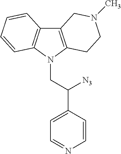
C12=C(N(CC(C3=CC=NC=C3)[N3])C3=C1C=CC=C3)CCN(C)C2
